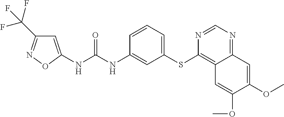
C1=C(NC(NC2=CC(SC3=C4C(=NC=N3)C=C(OC)C(OC)=C4)=CC=C2)=O)ON=C1C(F)(F)F
